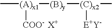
C[(A)x1]([(B)y][(C)x2](C)[E+Y-])[COO-  X+]
